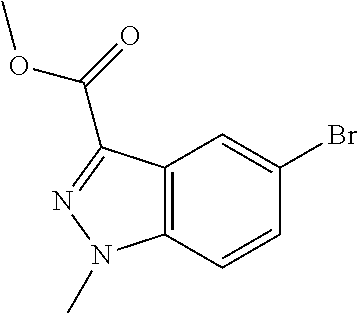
C12=C(C=CC(Br)=C1)N(C)N=C2C(=O)OC
